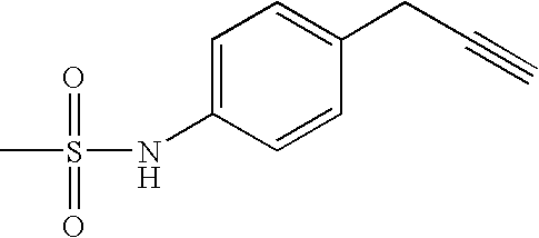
C1=C(NS(=O)(=O)C)C=CC(CC#C)=C1
